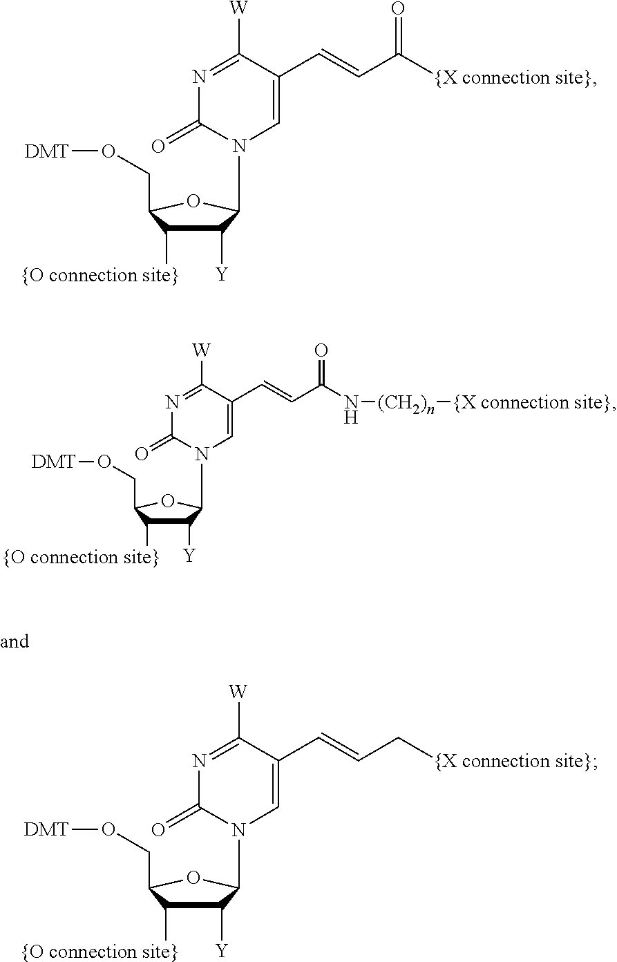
C1([Y])C([{O connection site}])C(CO[DMT])OC1N1C=C(C=CC([{X connection site}])=O)C([W])=NC1=O.C1([Y])C([{O connection site}])C(CO[DMT])OC1N1C=C(C=CC[{X connection site}])C([W])=NC1=O.C(O[DMT])C1C([{O connection site}])C([Y])C(N2C=C(C=CC(N[(CH2)n][{X connection site}])=O)C([W])=NC2=O)O1
